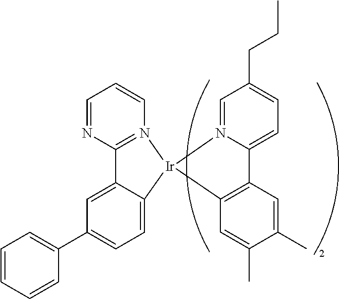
C1=CC=CC(C2=CC=C3C(=C2)C2=N(C=CC=N2)[Ir]32N3=CC(CCC)=CC=C3C3=C2C=C(C)C(C)=C3)=C1
